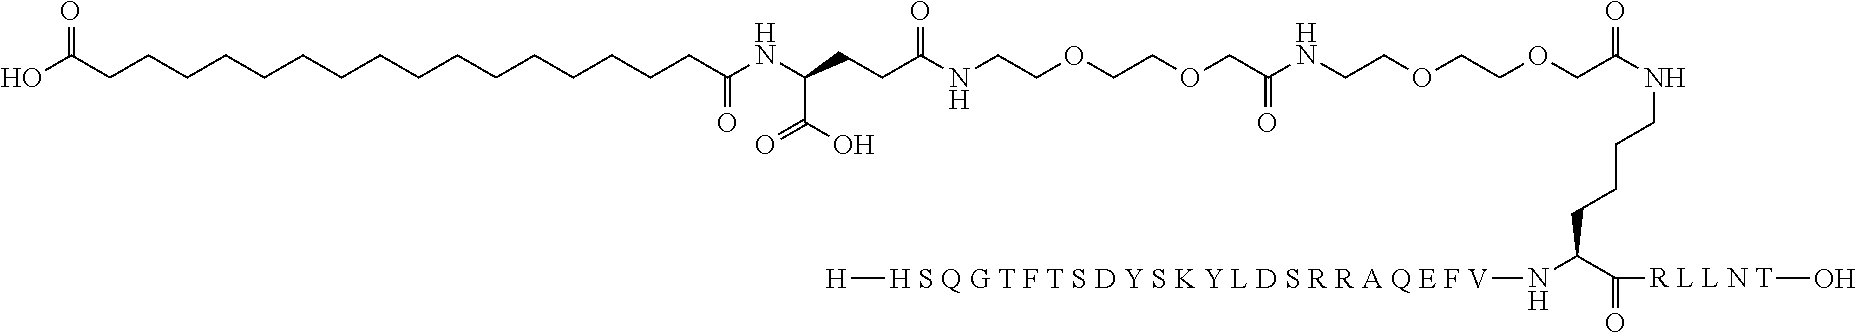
OC(CCCCCCCCCCCCCCCCC(NC(CCC(NCCOCCOCC(NCCOCCOCC(NCCCCC(N[H S Q G T F T S D Y S K Y L D S R R A Q E F V][H])C(=O)[R L L N T]O)=O)=O)=O)C(O)=O)=O)=O
